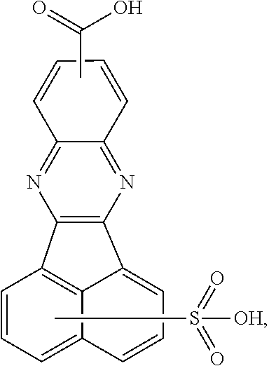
C12=C3C=CC=C1C=CC=C2C1=C3N=C2C=CC=CC2=N1.C(S(=O)(=O)[OH])CC.CC(=O)O
